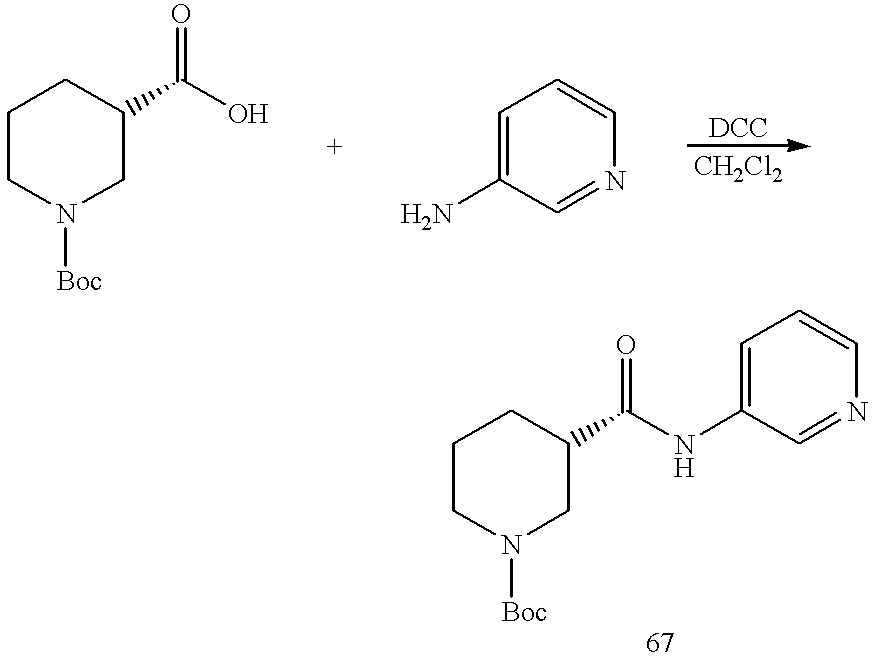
C1CN([Boc])CC(C(O)=O)C1.C1=C(N)C=NC=C1.C1CN([Boc])CC(C(NC2=CC=CN=C2)=O)C1
